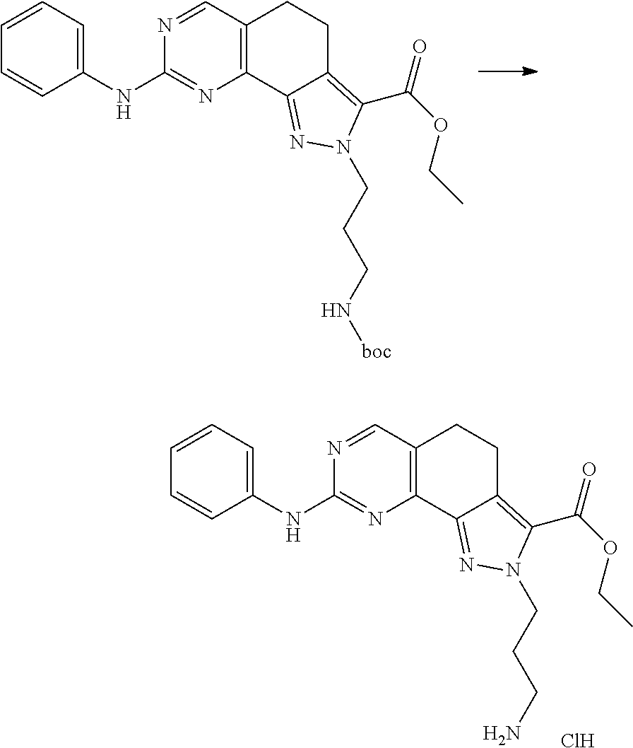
C12=C(C3=NN(CCCN[boc])C(C(OCC)=O)=C3CC1)N=C(NC1=CC=CC=C1)N=C2.C12=C(C3=NN(CCCN)C(C(OCC)=O)=C3CC1)N=C(NC1=CC=CC=C1)N=C2.Cl
